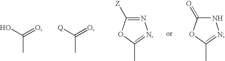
OC(C)=O.[Q]C(C)=O.N1=C([Z])OC(C)=N1.N1C(=O)OC(C)=N1
